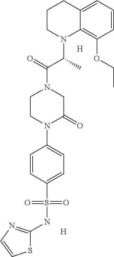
C1=CC=C2C(=C1OCC)N(C(C(N1CCN(C3=CC=C(S(NC4=NC=CS4)(=O)=O)C=C3)C(=O)C1)=O)C)CCC2.[H].[H]
